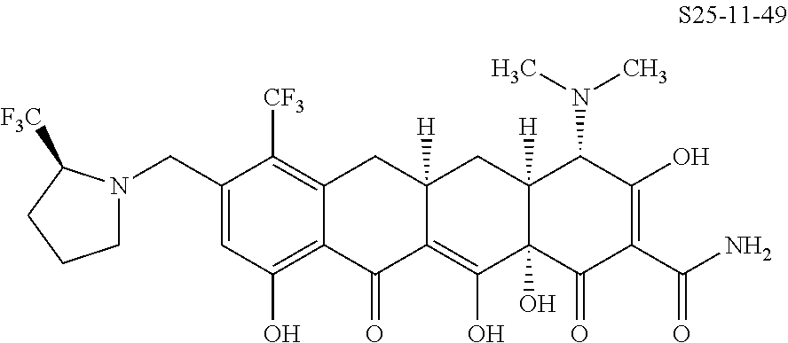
C1=C(CN2CCCC2[F3C])C([CF3])=C2C(=C1O)C(=O)C1=C(O)C3(O)C([H])(CC1([H])C2)C(N(C)C)C(O)=C(C(N)=O)C3=O
